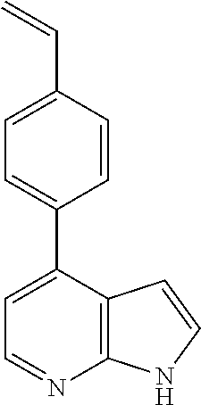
C1=CC(C=C)=CC=C1C1=CC=NC2=C1C=CN2
